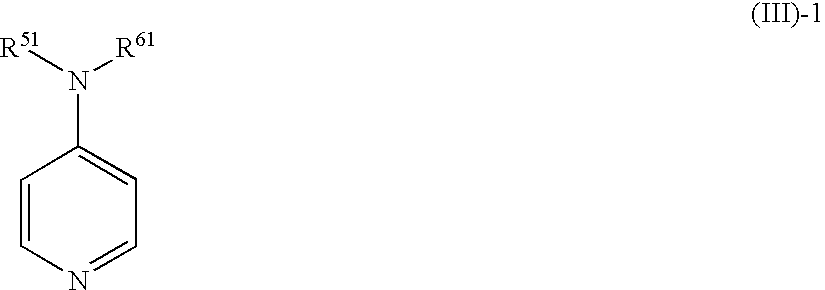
C1=CN=CC=C1N([R51])[R61]
